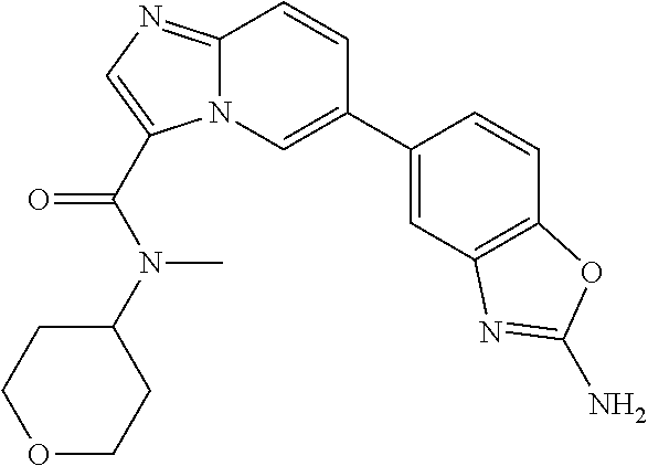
C12=NC=C(C(N(C3CCOCC3)C)=O)N1C=C(C1=CC3=C(C=C1)OC(N)=N3)C=C2
